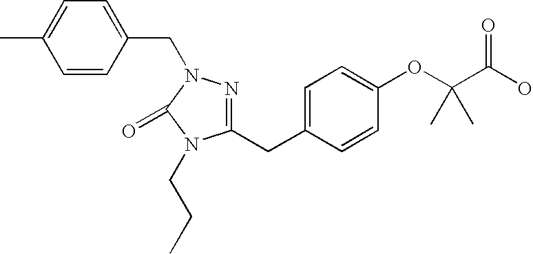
C1(CC2=CC=C(OC(C(O)=O)(C)C)C=C2)=NN(CC2=CC=C(C)C=C2)C(=O)N1CCC
